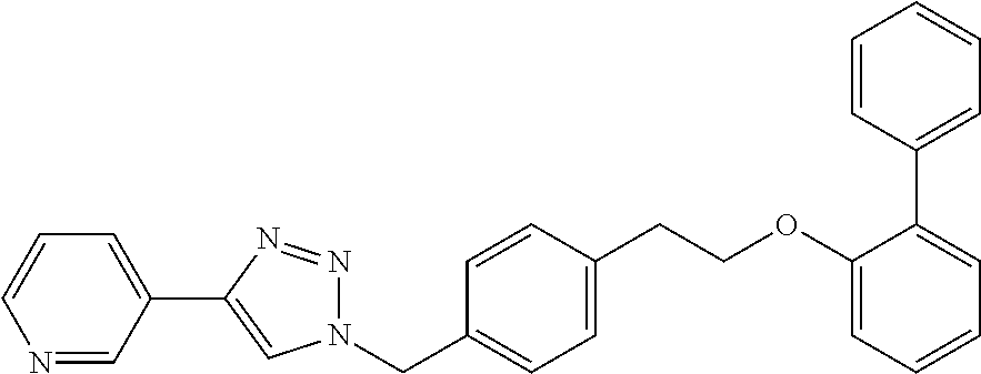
C(C1=CC=C(CN2N=NC(C3=CC=CN=C3)=C2)C=C1)COC1=CC=CC=C1C1=CC=CC=C1
